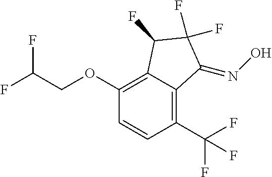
C1(OCC(F)F)=C2C(=C(C(F)(F)F)C=C1)C(=NO)C(F)(F)C2F
